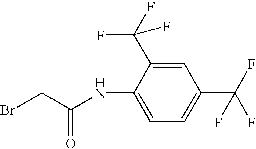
BrCC(NC1=CC=C(C(F)(F)F)C=C1C(F)(F)F)=O
